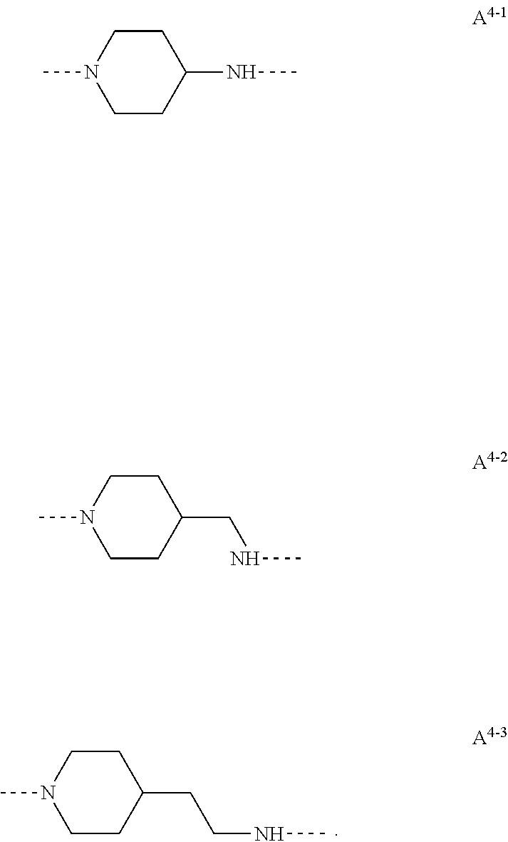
C1CC(CCNC)CCN1C.C1CC(CNC)CCN1C.N1(C)CCC(NC)CC1
